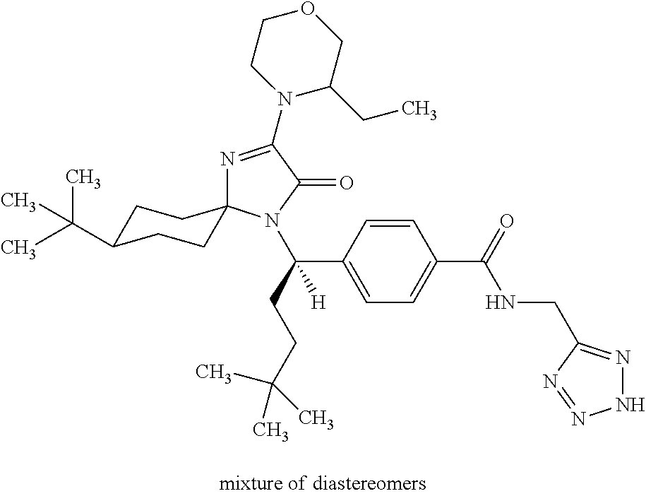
N1=C(N2C(CC)COCC2)C(=O)N(C(C2=CC=C(C(NCC3=NNN=N3)=O)C=C2)(CCC(C)(C)C)[H])C12CCC(C(C)(C)C)CC2
